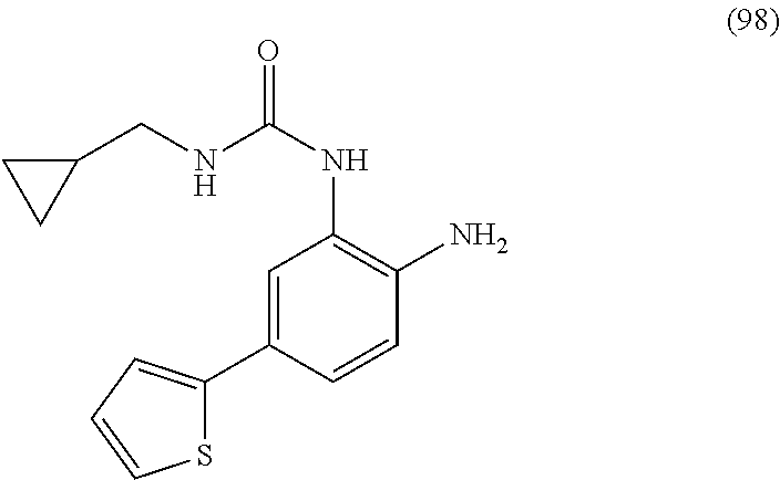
O=C(NC1=C(N)C=CC(C2=CC=CS2)=C1)NCC1CC1
